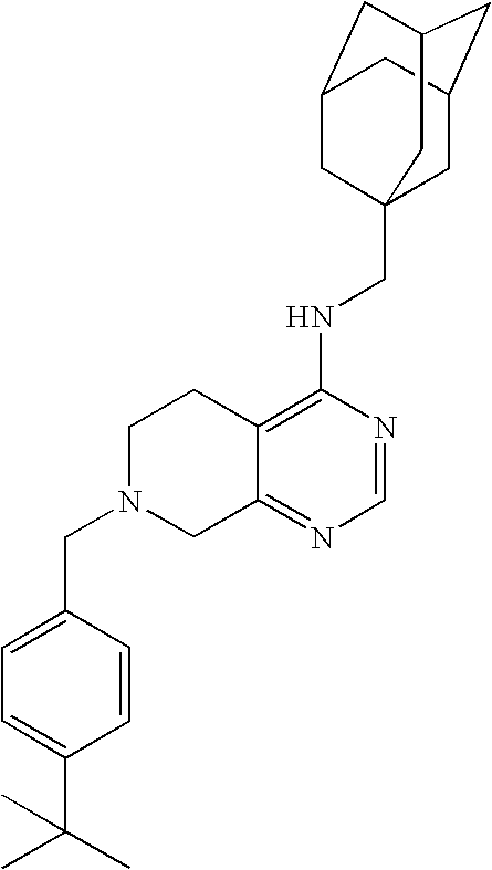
C12=C(NCC34CC5CC(CC(C3)C5)C4)N=CN=C1CN(CC1=CC=C(C(C)(C)C)C=C1)CC2
